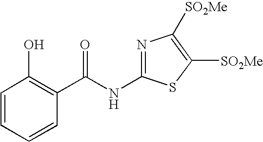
C1=CC=CC(C(NC2=NC([SO2Me])=C([SO2Me])S2)=O)=C1O
